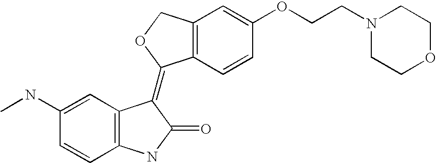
C12=C(C=CC(OCCN3CCOCC3)=C1)C(=C1C3=C(C=CC(NC)=C3)NC1=O)OC2
